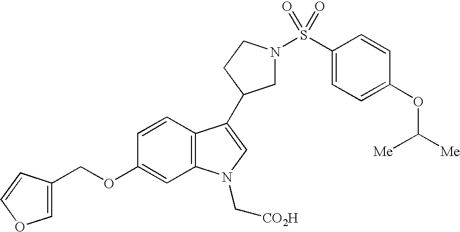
C1N(S(C2=CC=C(OC([Me])[Me])C=C2)(=O)=O)CCC1C1=CN(C[CO2H])C2=C1C=CC(OCC1=COC=C1)=C2
